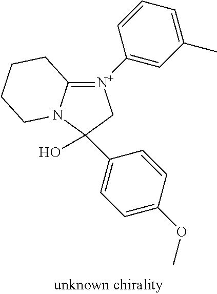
C12=[N+](C3=CC(C)=CC=C3)CC(O)(C3=CC=C(OC)C=C3)N1CCCC2
